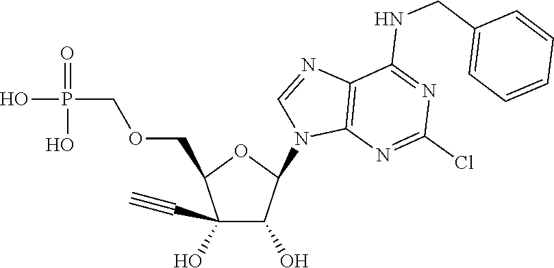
C1(O)(C#C)C(O)C(N2C3=C(N=C2)C(NCC2=CC=CC=C2)=NC(Cl)=N3)OC1COCP(=O)(O)O
